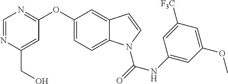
C1=C(OC2=NC=NC(CO)=C2)C=C2C(=C1)N(C(NC1=CC(OC)=CC([F3C])=C1)=O)C=C2
